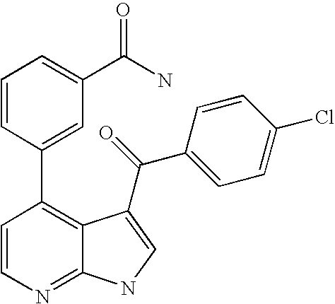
C1=CN=C2C(=C1C1=CC(C(N)=O)=CC=C1)C(C(C1=CC=C(Cl)C=C1)=O)=CN2
